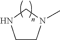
C1CN(C)CN1
